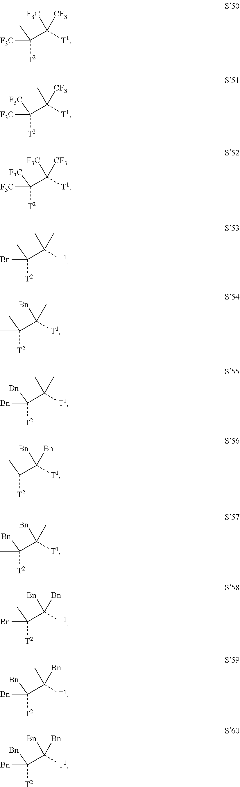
C(C([T1])([CF3])[F3C])([T2])(C)[F3C].C(C([T1])([CF3])C)([T2])([F3C])[F3C].C(C([T1])([CF3])[F3C])([T2])([F3C])[F3C].C(C([T1])(C)C)([T2])(C)[Bn].C(C([T1])(C)[Bn])([T2])(C)C.C(C([T1])(C)C)([T2])([Bn])[Bn].C(C([T1])([Bn])[Bn])([T2])(C)C.C(C([T1])(C)[Bn])([T2])([Bn])C.C(C([T1])([Bn])[Bn])([T2])(C)[Bn].C(C([T1])([Bn])C)([T2])([Bn])[Bn].C(C([T1])([Bn])[Bn])([T2])([Bn])[Bn]
